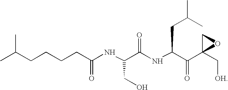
CC(CCCCC(NC(C(NC(C(C1(C[OH])OC1)=O)CC(C)C)=O)CO)=O)C
